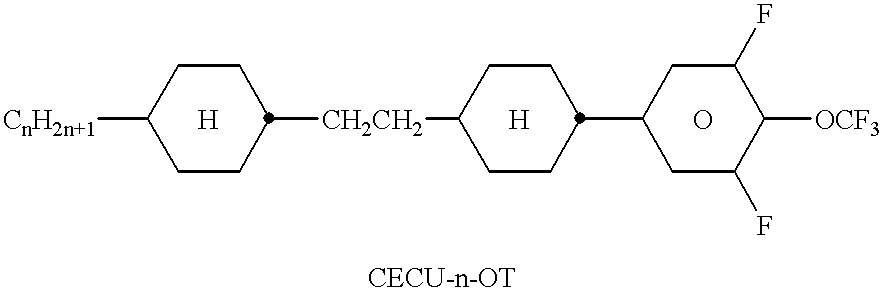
[CnH2n+1]C1CCC([CH2CH2]C2CCC(C3CC(F)C([OCF3])C(F)C3)CC2)CC1.[H].O.[H]
